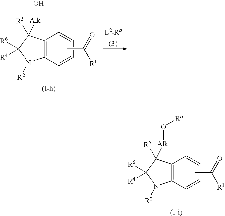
C12=C(C=CC=C1)N([R2])C([R6])([R4])C2([R5])[Alk]O[Ra].CC(=O)[R1].C12=C(C=CC=C1)N([R2])C([R6])([R4])C2([R5])[Alk]O.CC(=O)[R1]
